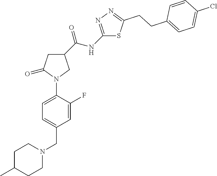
C1C(C)CCN(CC2=CC=C(N3CC(C(NC4=NN=C(CCC5=CC=C(Cl)C=C5)S4)=O)CC3=O)C(F)=C2)C1
